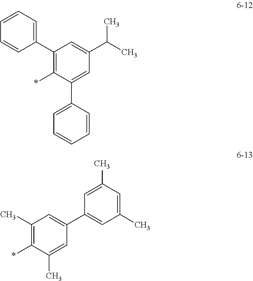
C1=CC=C(C2=C(*)C(C3=CC=CC=C3)=CC(C(C)C)=C2)C=C1.CC1=C(*)C(C)=CC(C2=CC(C)=CC(C)=C2)=C1
